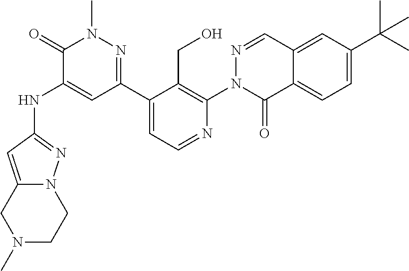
C1(C2=NN(C)C(=O)C(NC3=NN4C(=C3)CN(C)CC4)=C2)=CC=NC(N2N=CC3=CC(C(C)(C)C)=CC=C3C2=O)=C1CO
